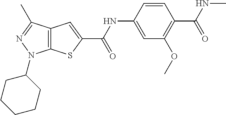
C1=C(NC(C2=CC3=C(S2)N(C2CCCCC2)N=C3C)=O)C=CC(C(=O)NC)=C1OC
